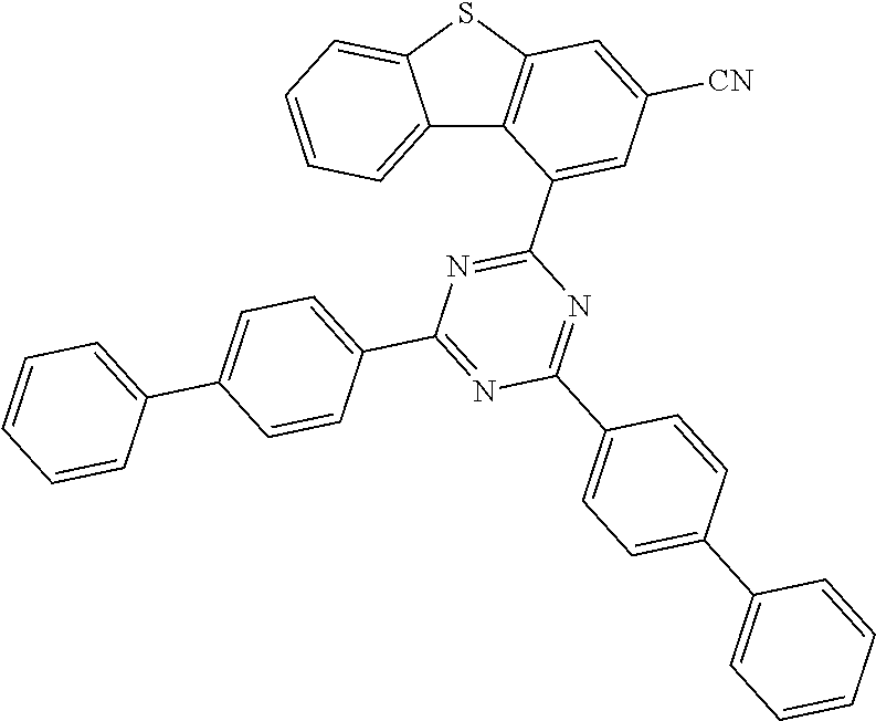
C12=CC=CC=C1SC1=C2C(C2=NC(C3=CC=C(C4=CC=CC=C4)C=C3)=NC(C3=CC=C(C4=CC=CC=C4)C=C3)=N2)=CC([CN])=C1
